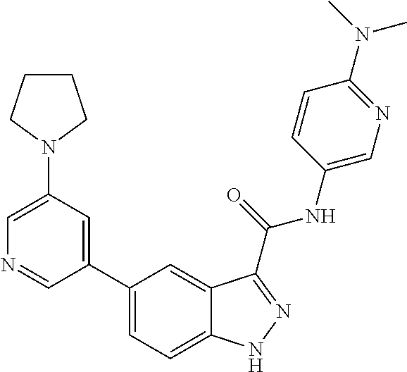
C1(N2CCCC2)=CN=CC(C2=CC=C3C(=C2)C(C(NC2=CN=C(N(C)C)C=C2)=O)=NN3)=C1
